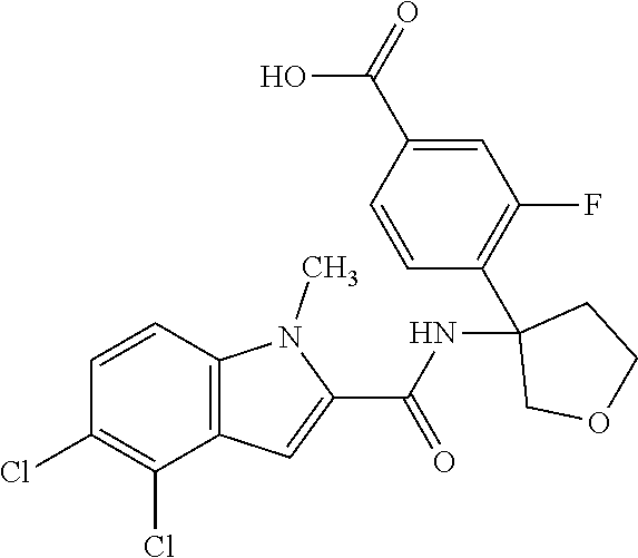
C12=C(C=CC(Cl)=C1Cl)N(C)C(C(NC1(C3=C(F)C=C(C(=O)O)C=C3)COCC1)=O)=C2
